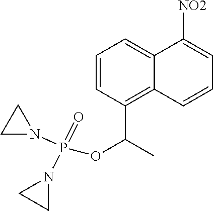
C12=CC=CC(C(OP(=O)(N3CC3)N3CC3)C)=C1C=CC=C2[NO2]
